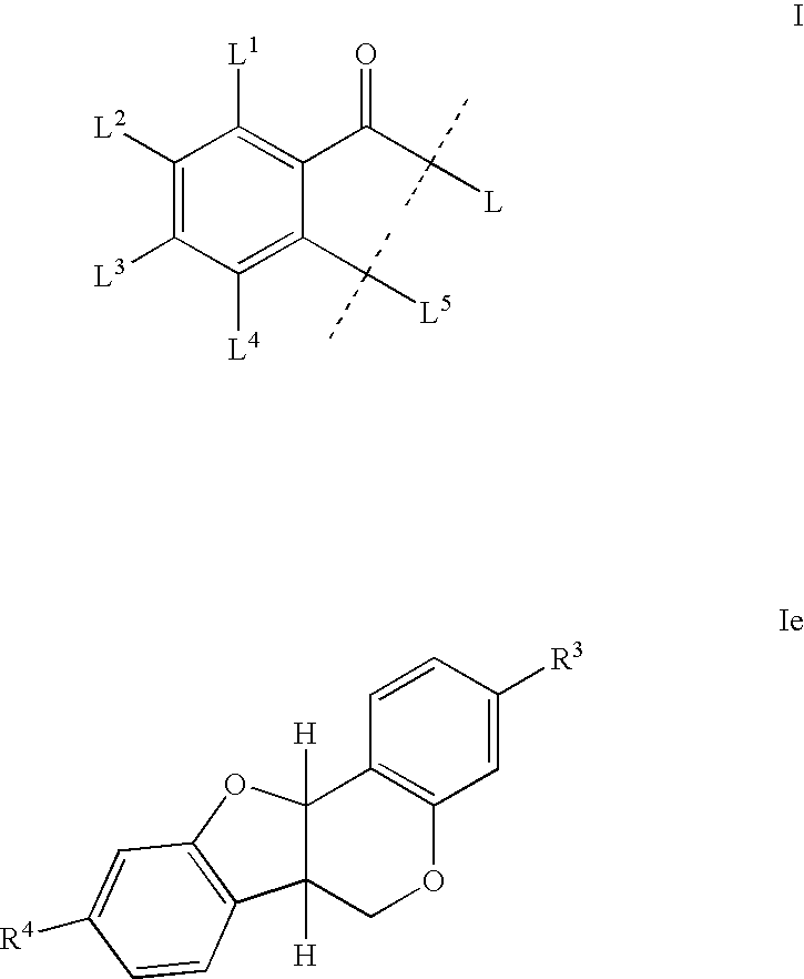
C1([L2])=C([L3])C([L4])=C(C([L5])(C)C)C(C(C(C)(C)[L])=O)=C1[L1].C12([H])C([H])(COC3=C1C=CC([R3])=C3)C1=C(O2)C=C([R4])C=C1
